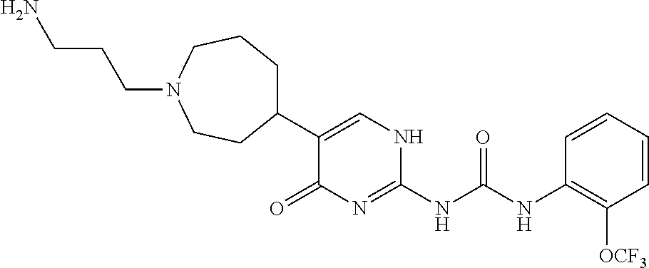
C1(C2=CNC(NC(NC3=C([OCF3])C=CC=C3)=O)=NC2=O)CCCN(CCCN)CC1
